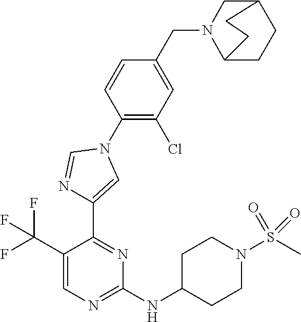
C1(C(F)(F)F)=CN=C(NC2CCN(S(C)(=O)=O)CC2)N=C1C1=CN(C2=C(Cl)C=C(CN3C4CCC(C3)CC4)C=C2)C=N1
